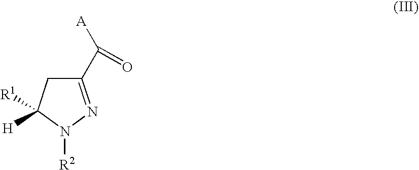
C1(C([A])=O)=NN([R2])C([H])([R1])C1
